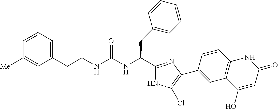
C(NC(CC1=CC=CC=C1)C1=NC(C2=CC3=C(C=C2)NC(=O)C=C3O)=C(Cl)N1)(NCCC1=CC=CC([Me])=C1)=O
